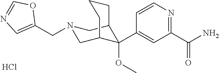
C1(C(N)=O)=NC=CC(C2(OC)C3CN(CC4=CN=CO4)CC2CCC3)=C1.Cl
